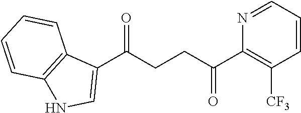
C1(C(CCC(C2=C([CF3])C=CC=N2)=O)=O)=CNC2=C1C=CC=C2
